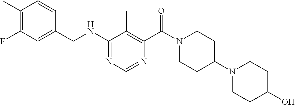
N(C1=NC=NC(C(N2CCC(N3CCC(O)CC3)CC2)=O)=C1C)CC1=CC(F)=C(C)C=C1
